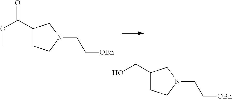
C1(C(OC)=O)CCN(CC[OBn])C1.C1(CO)CCN(CC[OBn])C1
